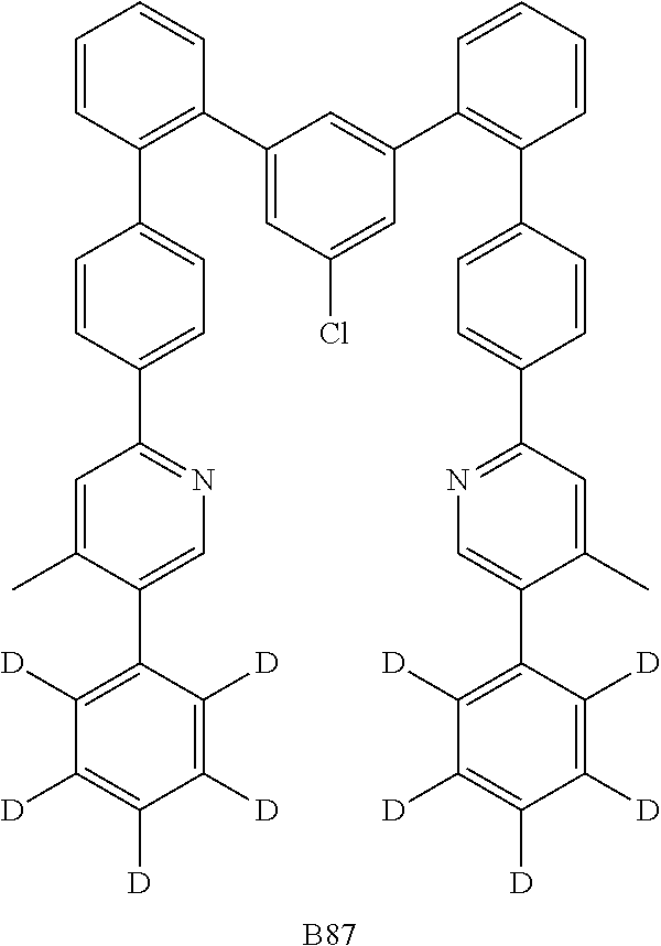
[B87].C1=CC(C2=CC=C(C3=NC=C(C4=C([D])C([D])=C([D])C([D])=C4[D])C(C)=C3)C=C2)=C(C2=CC(Cl)=CC(C3=C(C4=CC=C(C5=NC=C(C6=C([D])C([D])=C([D])C([D])=C6[D])C(C)=C5)C=C4)C=CC=C3)=C2)C=C1
